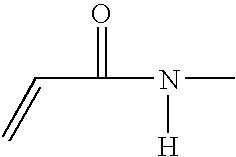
C=CC(=O)N(C)[H]
